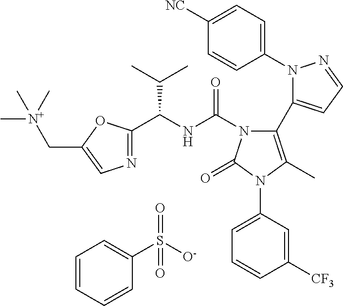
C1=CC=CC(S([O-])(=O)=O)=C1.C1(N2N=CC=C2C2=C(C)N(C3=CC=CC([CF3])=C3)C(=O)N2C(NC(C(C)C)C2=NC=C(C[N+](C)(C)C)O2)=O)=CC=C([NC])C=C1
